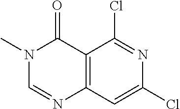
C12=C(C=C(Cl)N=C1Cl)N=CN(C)C2=O
